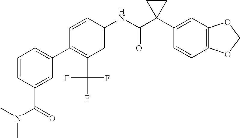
C1(NC(C2(C3=CC4=C(C=C3)OCO4)CC2)=O)=CC(C(F)(F)F)=C(C2=CC=CC(C(=O)N(C)C)=C2)C=C1
